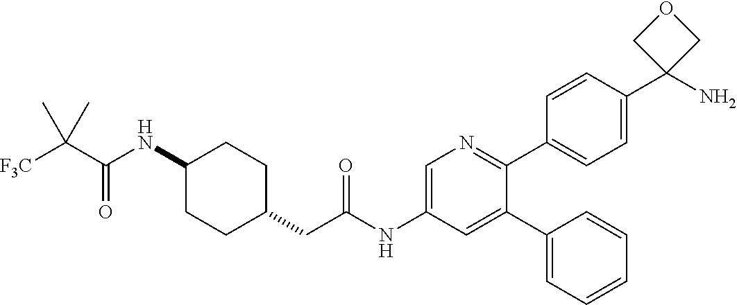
C1(NC(C([F3C])(C)C)=O)CCC(CC(NC2=CN=C(C3=CC=C(C4(N)COC4)C=C3)C(C3=CC=CC=C3)=C2)=O)CC1
